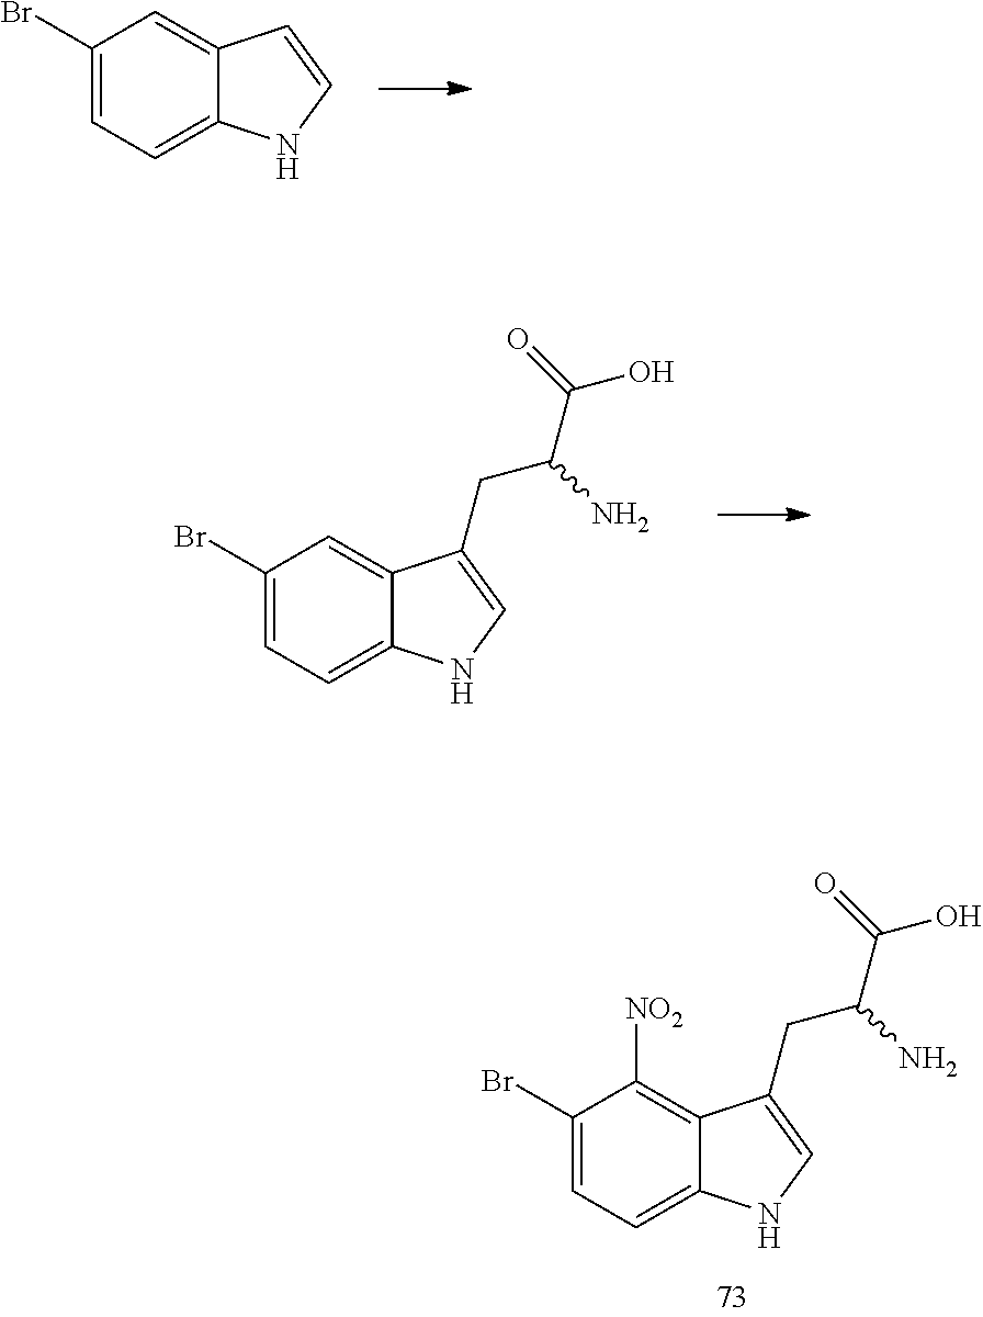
C1(Br)=CC=C2C(=C1)C=CN2.C1(Br)=CC=C2C(=C1)C(CC(C(O)=O)N)=CN2.C1(Br)=CC=C2C(=C1[NO2])C(CC(C(O)=O)N)=CN2
